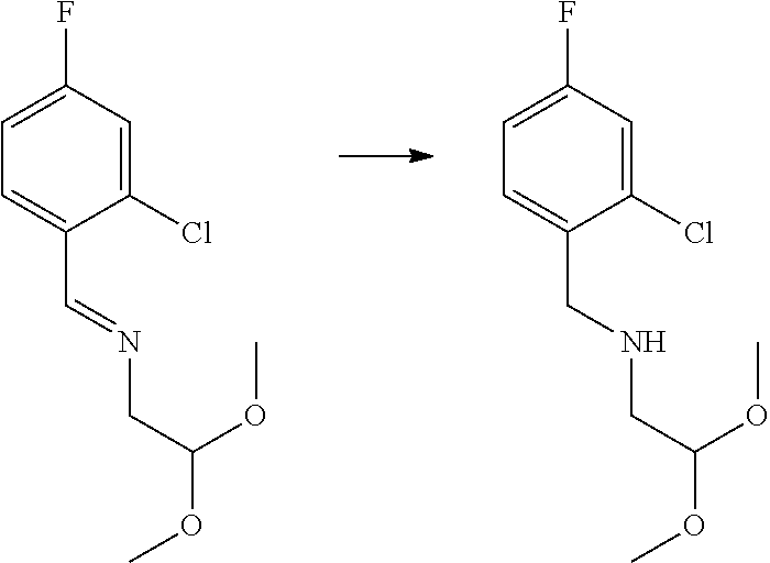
C1(Cl)=CC(F)=CC=C1CNCC(OC)OC.C1(Cl)=CC(F)=CC=C1C=NCC(OC)OC
